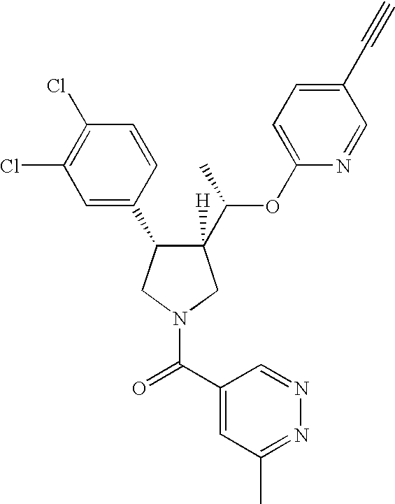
C1([H])(C(C)OC2=CC=C(C#C)C=N2)C(C2=CC(Cl)=C(Cl)C=C2)CN(C(=O)C2=CC(C)=NN=C2)C1
